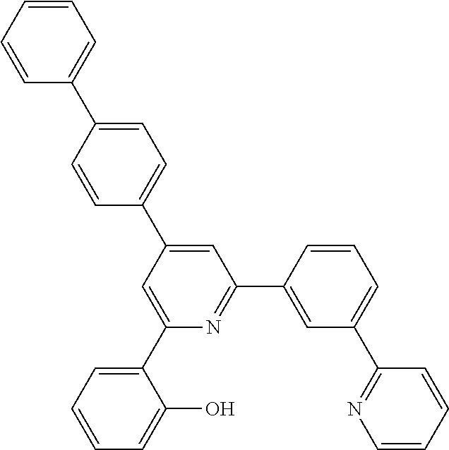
C1=C(C2=CC=C(C3=CC=CC=C3)C=C2)C=C(C2=CC=CC=C2O)N=C1C1=CC(C2=NC=CC=C2)=CC=C1
